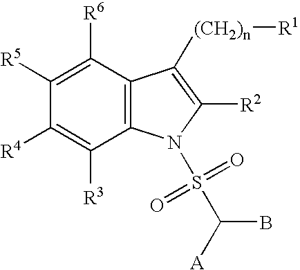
C1([R5])=C([R6])C2=C(C([R3])=C1[R4])N(S(C([A])B)(=O)=O)C([R2])=C2[(CH2)n][R1]
